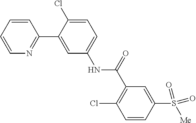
C1=CC=CN=C1C1=CC(NC(C2=C(Cl)C=CC(S([Me])(=O)=O)=C2)=O)=CC=C1Cl
